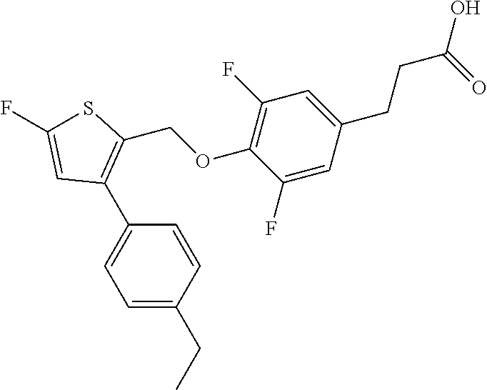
C1=C(CC)C=CC(C2=C(COC3=C(F)C=C(CCC(O)=O)C=C3F)SC(F)=C2)=C1
